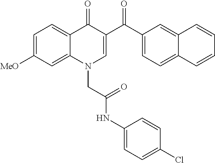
C1=C([MeO])C=C2C(=C1)C(=O)C(C(C1=CC=C3C(=C1)C=CC=C3)=O)=CN2CC(NC1=CC=C(Cl)C=C1)=O
